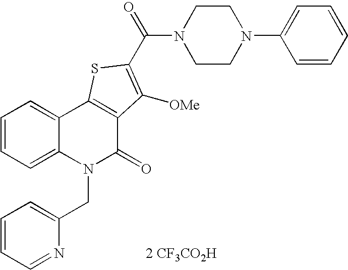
N1(C(=O)C2=C([OMe])C3=C(C4=CC=CC=C4N(CC4=CC=CC=N4)C3=O)S2)CCN(C2=CC=CC=C2)CC1.[2 CF3CO2H]
